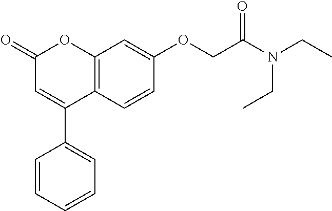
C12=C(C=CC(OCC(N(CC)CC)=O)=C1)C(C1=CC=CC=C1)=CC(=O)O2
